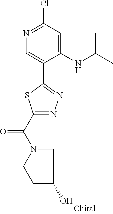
C1(NC(C)C)=CC(Cl)=NC=C1C1=NN=C(C(N2CCC(O)C2)=O)S1
